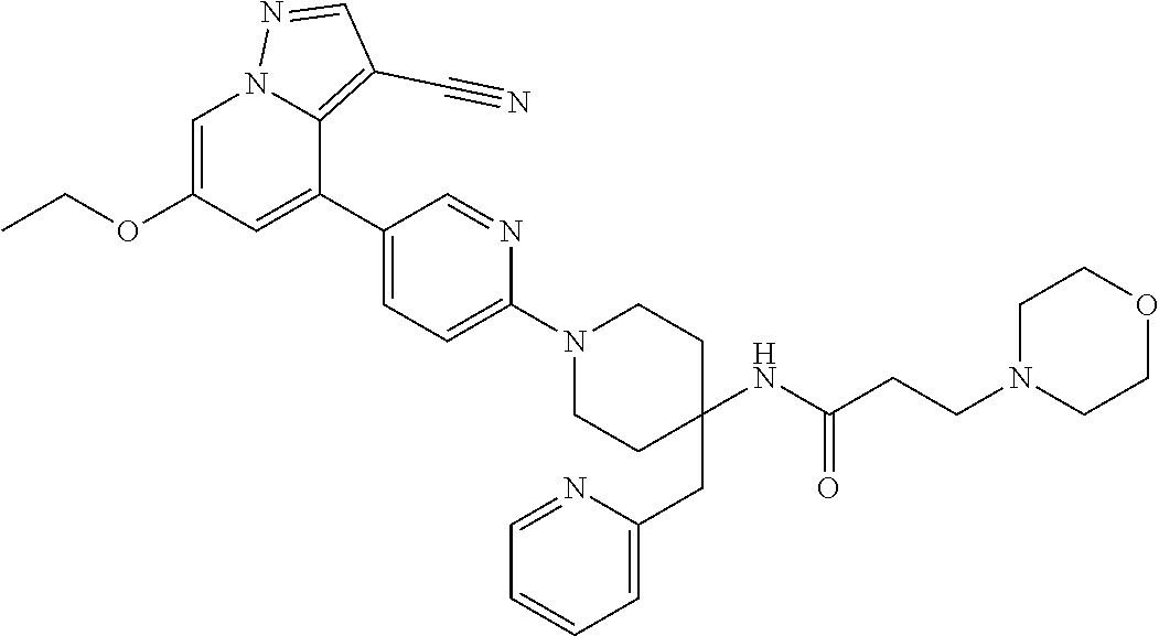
C1=C(OCC)C=C(C2=CC=C(N3CCC(CC4=CC=CC=N4)(NC(=O)CCN4CCOCC4)CC3)N=C2)C2=C(C#N)C=NN12
